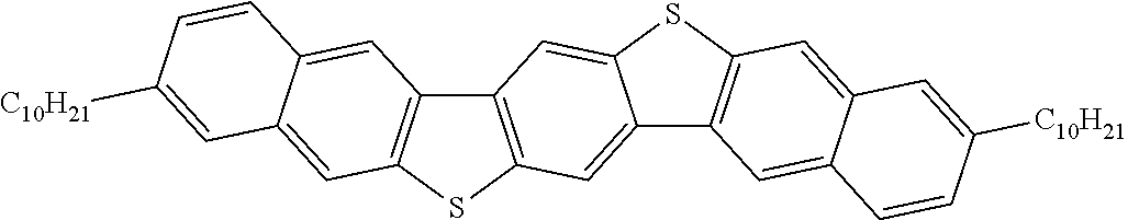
S1C2=CC3=C(C=C2C2=C1C=C1C(=C2)C=CC([C10H21])=C1)SC1=C3C=C2C(=C1)C=C([C10H21])C=C2
